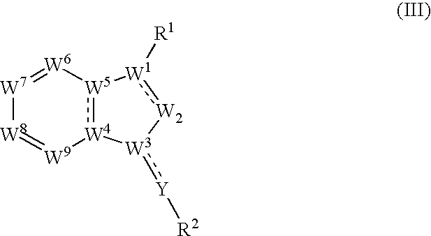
[W7]1=[W6][W5]2:[W4]([W9]=[W8]1)[W3](:[Y][R2])[W2]:[W1]2[R1]
